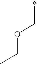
*COCC
